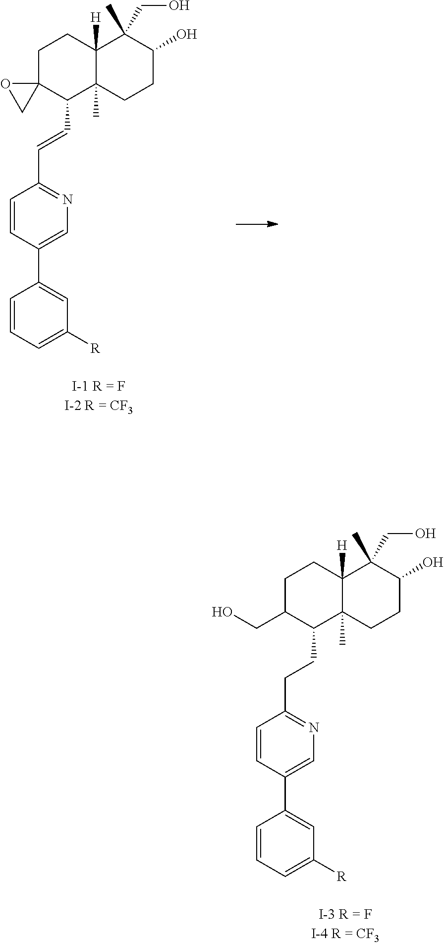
C1C(CO)C(CCC2=NC=C(C3=CC([R])=CC=C3)C=C2)C2(C)C([H])(C1)C(C)(CO)C(O)CC2.C1C2(C(C=CC3=NC=C(C4=CC([R])=CC=C4)C=C3)C3(C)C([H])(C1)C(C)(CO)C(O)CC3)OC2
